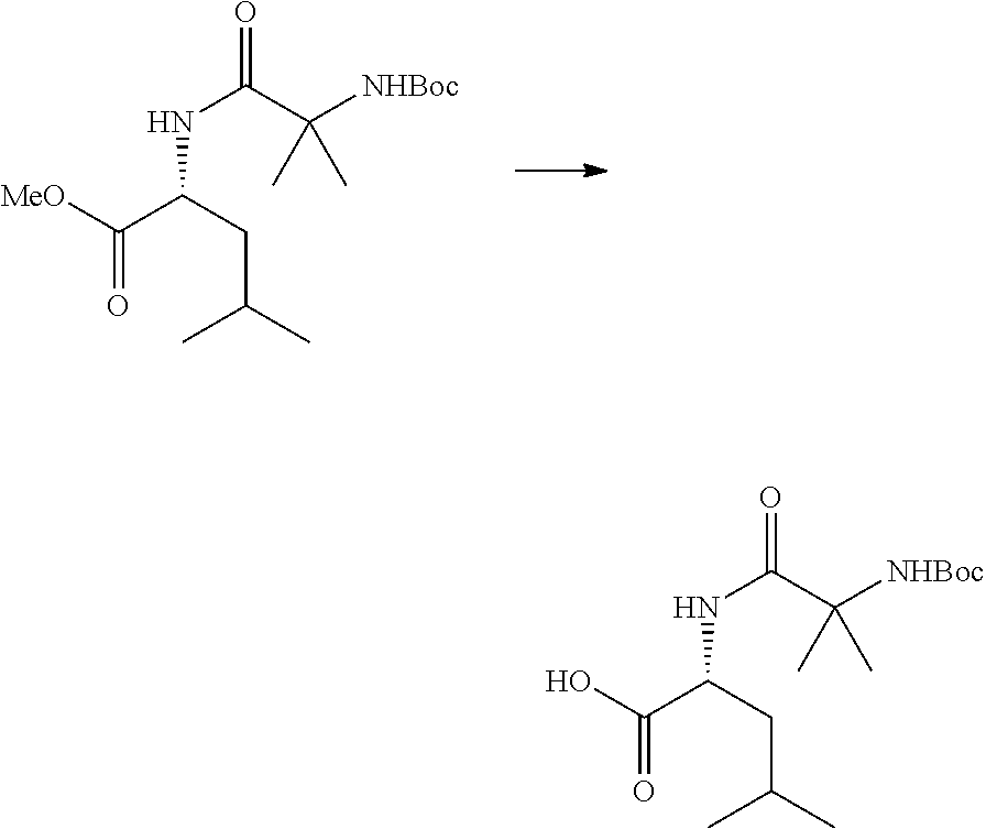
[MeO]C(C(CC(C)C)NC(C(C)([NHBoc])C)=O)=O.OC(C(CC(C)C)NC(C(C)([NHBoc])C)=O)=O
